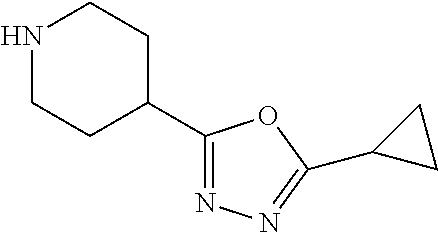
N1CCC(C2=NN=C(C3CC3)O2)CC1
